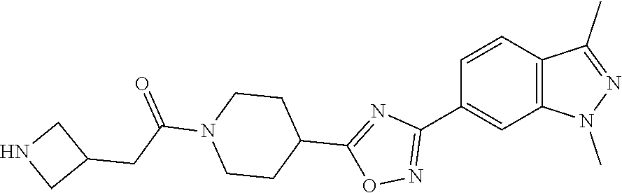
C12=C(C=CC(C3=NOC(C4CCN(C(CC5CNC5)=O)CC4)=N3)=C1)C(C)=NN2C
